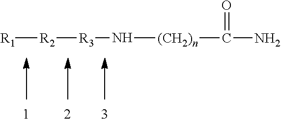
[R2]([R3]N[(CH2)n]C(=O)N)[R1]
